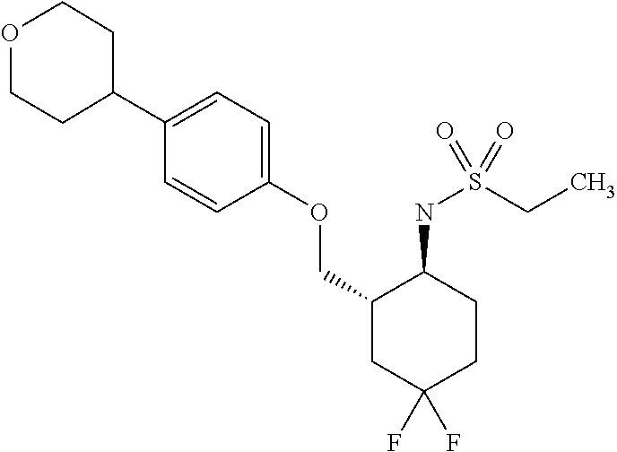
C1(C2=CC=C(OCC3CC(F)(F)CCC3NS(CC)(=O)=O)C=C2)CCOCC1
